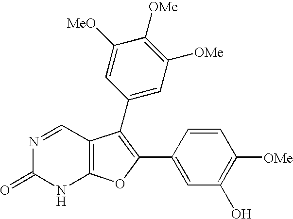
N1=CC2=C(NC1=O)OC(C1=CC(O)=C([OMe])C=C1)=C2C1=CC([OMe])=C([OMe])C([MeO])=C1
